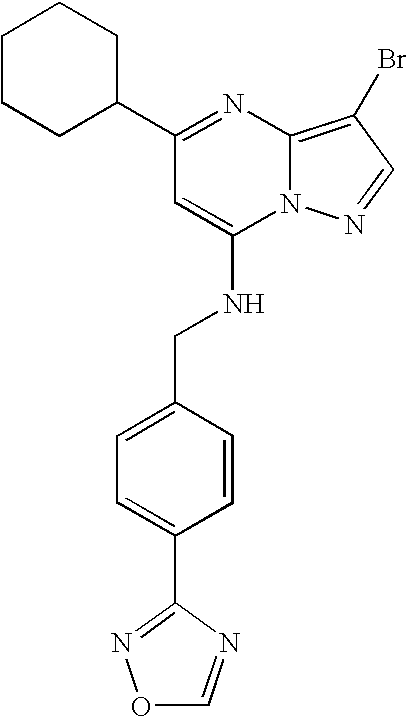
C1(C2=NC3=C(Br)C=NN3C(NCC3=CC=C(C4=NOC=N4)C=C3)=C2)CCCCC1
